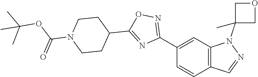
C1(C2=NOC(C3CCN(C(OC(C)(C)C)=O)CC3)=N2)=CC2=C(C=C1)C=NN2C1(C)COC1
